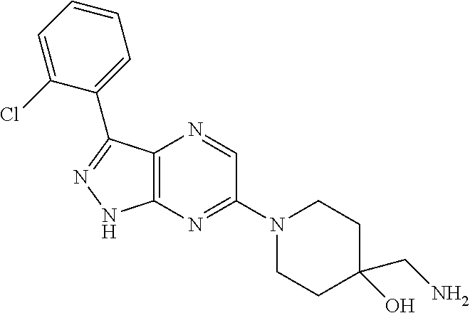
C12=C(N=C(N3CCC(CN)(O)CC3)C=N1)NN=C2C1=CC=CC=C1Cl
